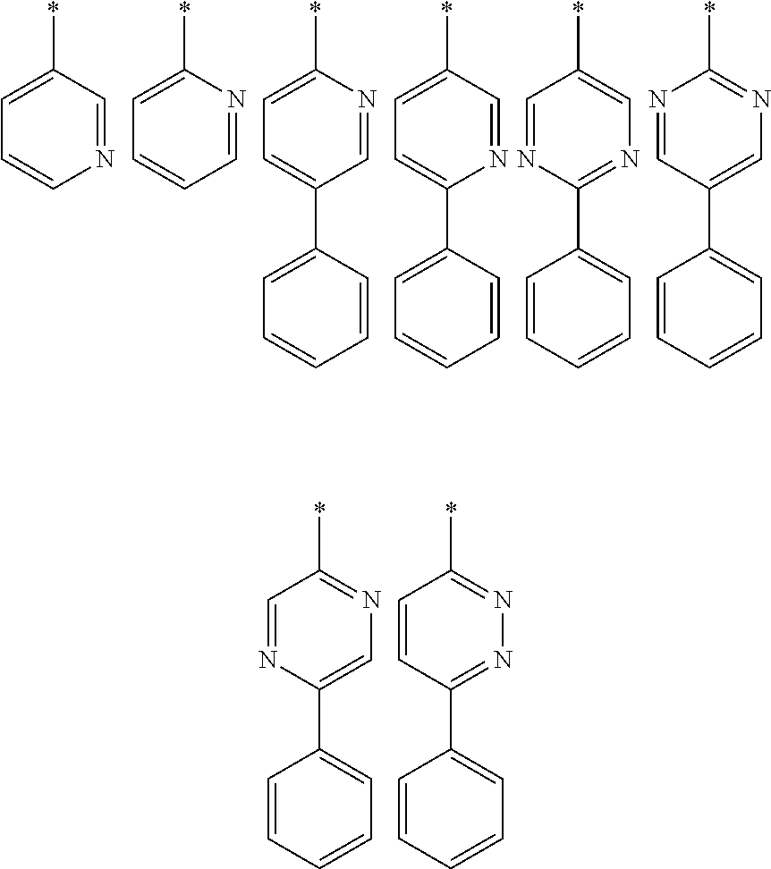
*C1=CC=CN=C1.*C1=CC=CC=N1.*C1=CC=C(C2=CC=CC=C2)C=N1.*C1=CC=C(C2=CC=CC=C2)N=C1.*C1=CN=C(C2=CC=CC=C2)N=C1.*C1=NC=C(C2=CC=CC=C2)C=N1.*C1=NC=C(C2=CC=CC=C2)N=C1.*C1=NN=C(C2=CC=CC=C2)C=C1
